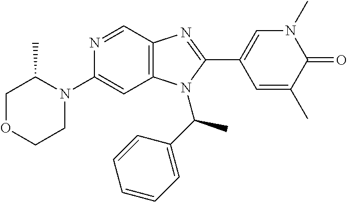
N1=CC2=C(C=C1N1CCOCC1C)N(C(C1=CC=CC=C1)C)C(C1=CN(C)C(=O)C(C)=C1)=N2
